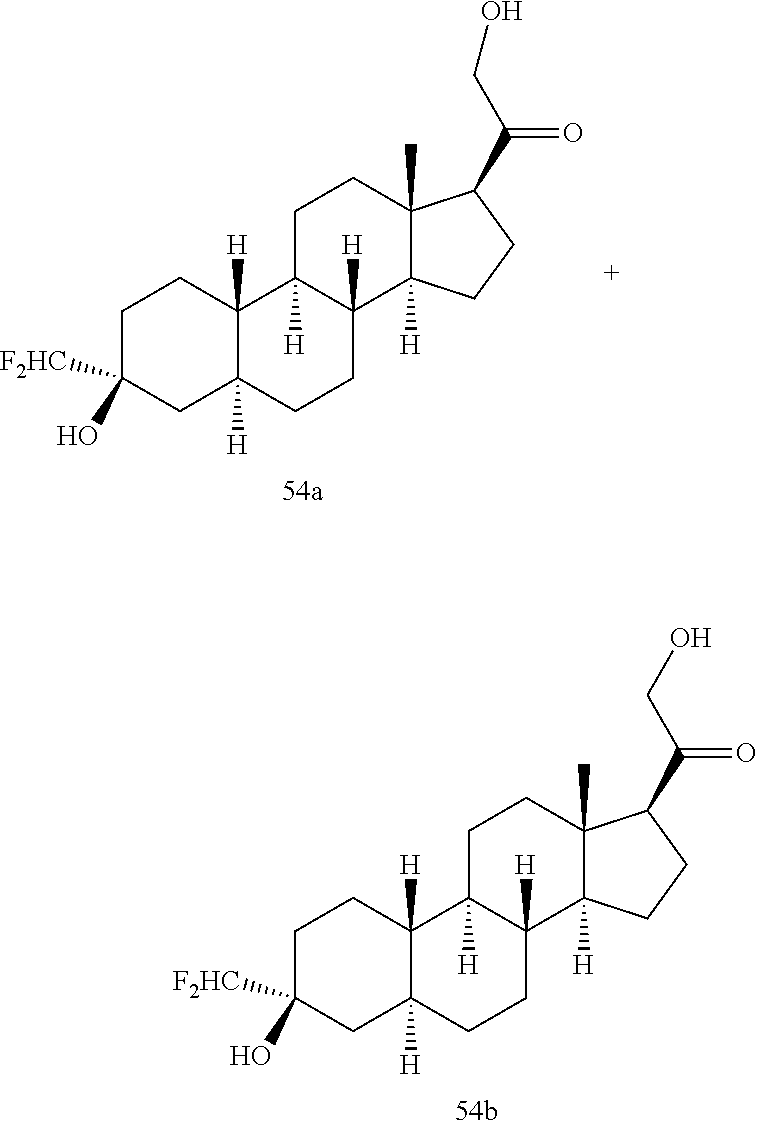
C12(C)C(C(CO)=O)CCC1([H])C1([H])CCC3([H])C([H])(C1([H])CC2)CCC(O)([F2HC])C3.C12(C)C(C(CO)=O)CCC1([H])C1([H])CCC3([H])C([H])(C1([H])CC2)CCC(O)([F2HC])C3
